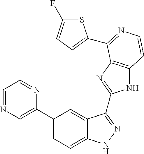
C1(C2=CN=CC=N2)=CC=C2C(=C1)C(C1=NC3=C(N1)C=CN=C3C1=CC=C(F)S1)=NN2
